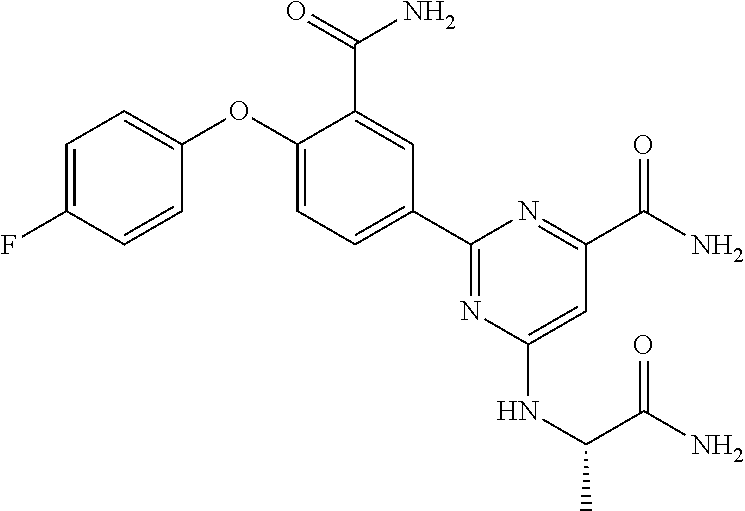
C1=C(OC2=CC=C(F)C=C2)C(C(=O)N)=CC(C2=NC(NC(C)C(N)=O)=CC(C(N)=O)=N2)=C1
